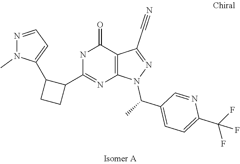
C1=C(C(F)(F)F)N=CC(C(C)N2N=C(C#N)C3=C2N=C(C2CCC2C2=CC=NN2C)NC3=O)=C1
